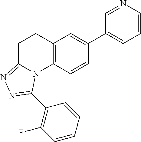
C1=CN=CC(C2=CC3=C(C=C2)N2C(=NN=C2C2=C(F)C=CC=C2)CC3)=C1
